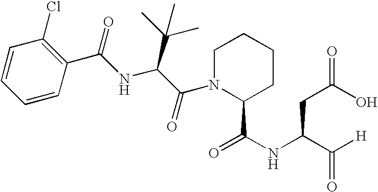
C1=CC=CC(C(NC(C(=O)N2C(C(NC(C([H])=O)CC(O)=O)=O)CCCC2)C(C)(C)C)=O)=C1Cl
